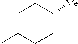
C1C(C)CCC([Me])C1
